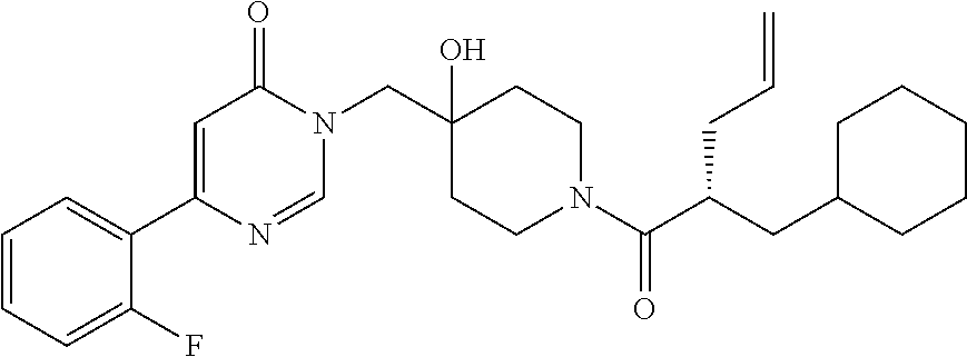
C1=NC(C2=CC=CC=C2F)=CC(=O)N1CC1(O)CCN(C(C(CC=C)CC2CCCCC2)=O)CC1
